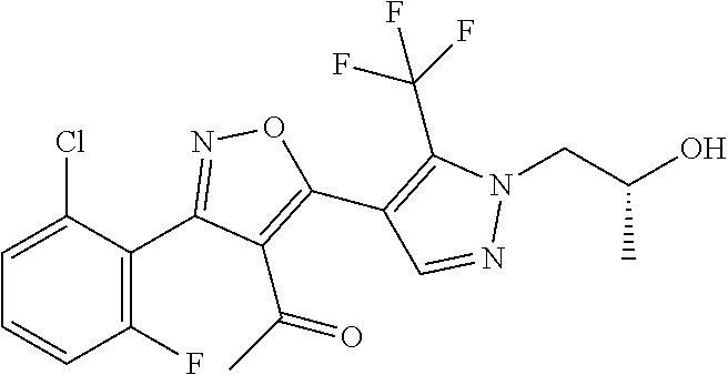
C1(C2=NOC(C3=C(C(F)(F)F)N(CC(O)C)N=C3)=C2C(C)=O)=C(F)C=CC=C1Cl
